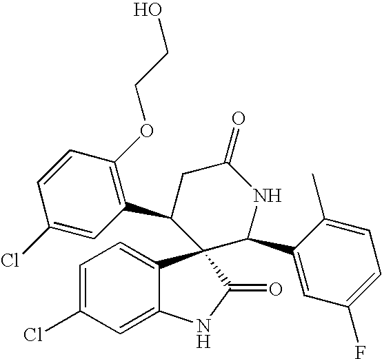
C1(C2CC(=O)NC(C3=CC(F)=CC=C3C)C23C2=CC=C(Cl)C=C2NC3=O)=C(OCCO)C=CC(Cl)=C1
